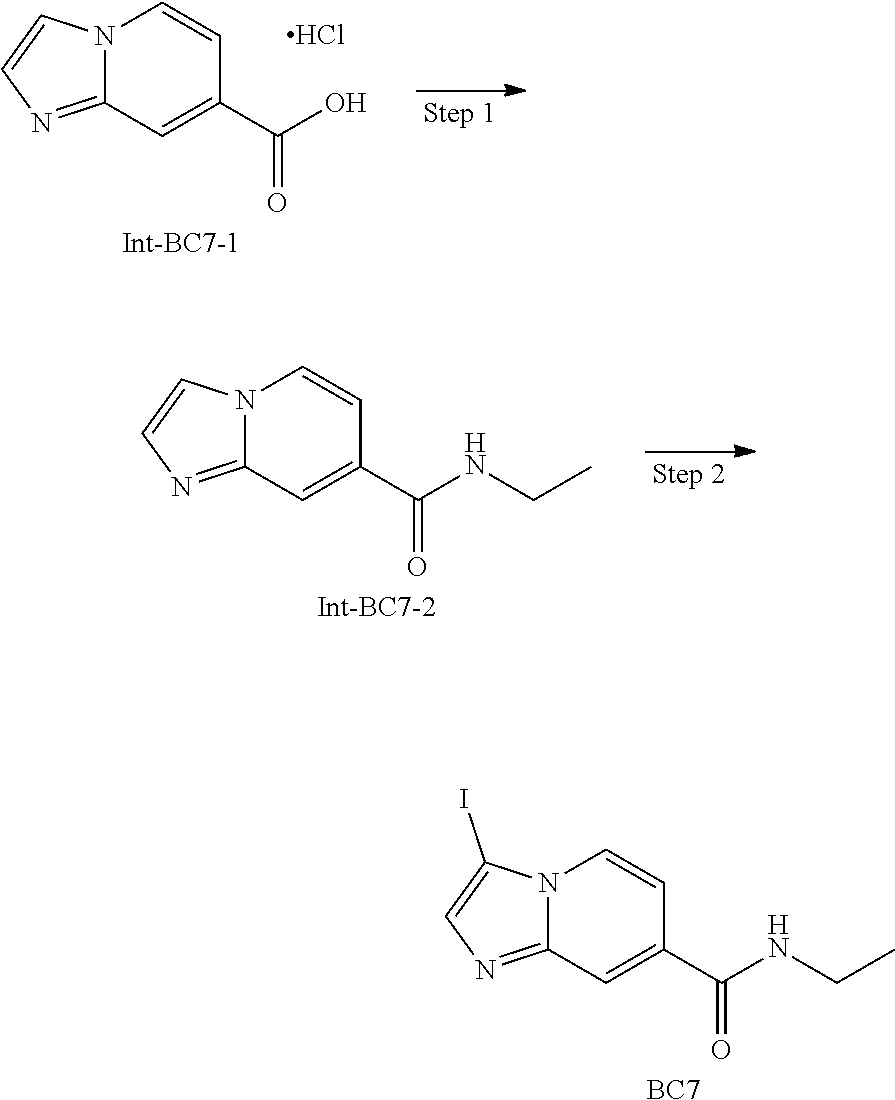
N12C(=NC=C1I)C=C(C(NCC)=O)C=C2.[BC7].N12C(=NC=C1)C=C(C(NCC)=O)C=C2.[Int-BC7-2].N12C(=NC=C1)C=C(C(O)=O)C=C2.[Int-BC7-1].Cl
